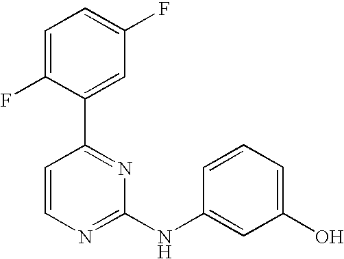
C1=C(F)C(C2=NC(NC3=CC(O)=CC=C3)=NC=C2)=CC(F)=C1
